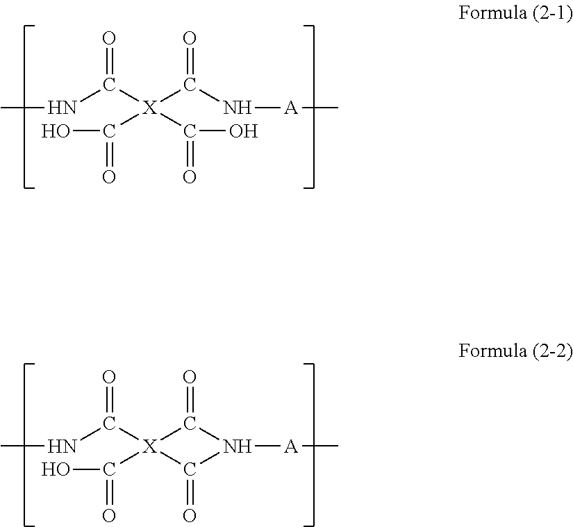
CNC([X](C(N[A]C)=O)(C(O)=O)C(O)=O)=O.CNC([X]1(C(O)=O)C(=O)N([A]C)C1=O)=O
